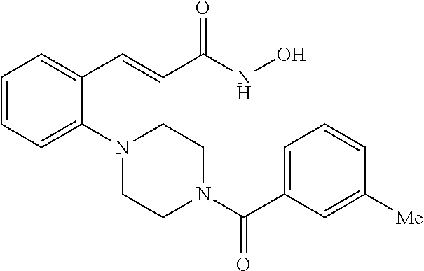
C1=CC=C(N2CCN(C(C3=CC=CC([Me])=C3)=O)CC2)C(C=CC(NO)=O)=C1
